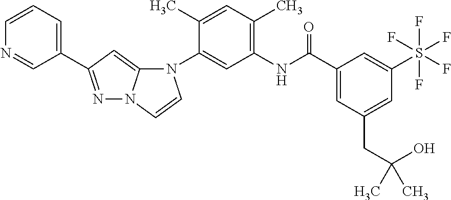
N1=C(C2=CC=CN=C2)C=C2N1C=CN2C1=CC(NC(C2=CC(CC(O)(C)C)=CC(S(F)(F)(F)(F)F)=C2)=O)=C(C)C=C1C
